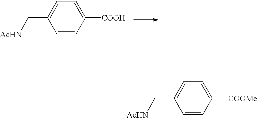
C1=CC([COOH])=CC=C1C[AcHN].C1=CC([COOMe])=CC=C1C[AcHN]
